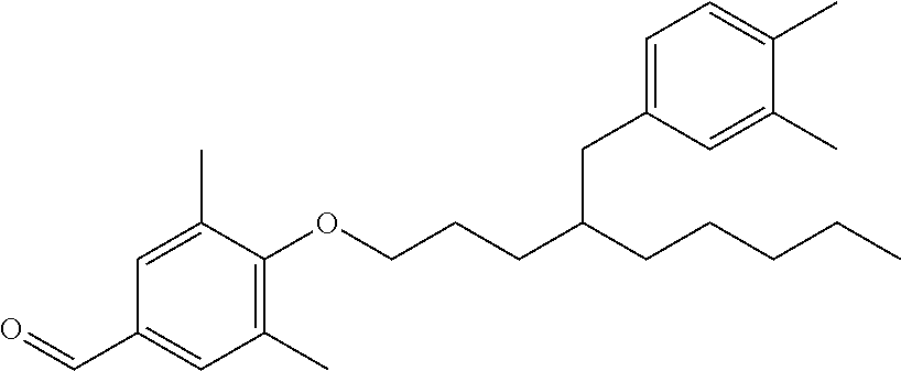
C1=C(C)C(OCCCC(CCCCC)CC2=CC=C(C)C(C)=C2)=C(C)C=C1C=O
